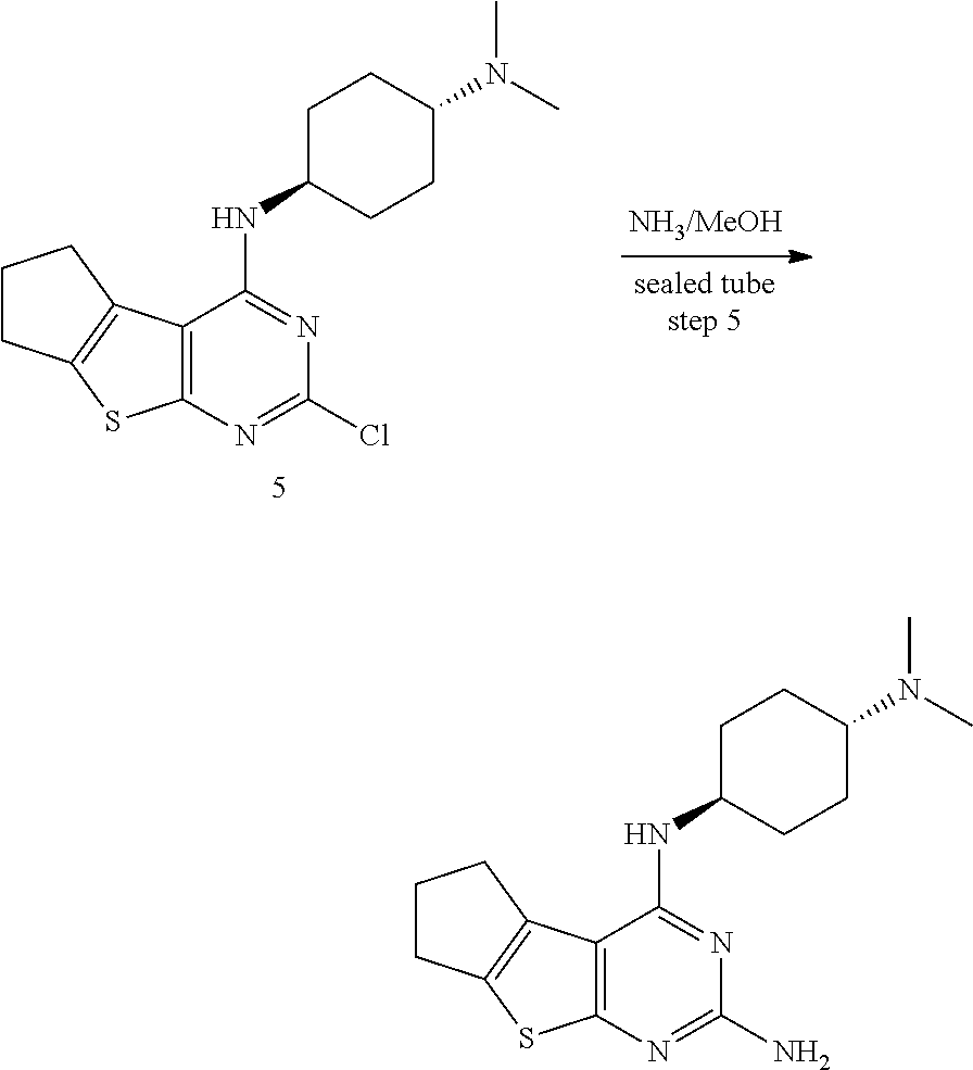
C12=C(N=C(N)N=C1NC1CCC(N(C)C)CC1)SC1=C2CCC1.C12=C(N=C(Cl)N=C1NC1CCC(N(C)C)CC1)SC1=C2CCC1
